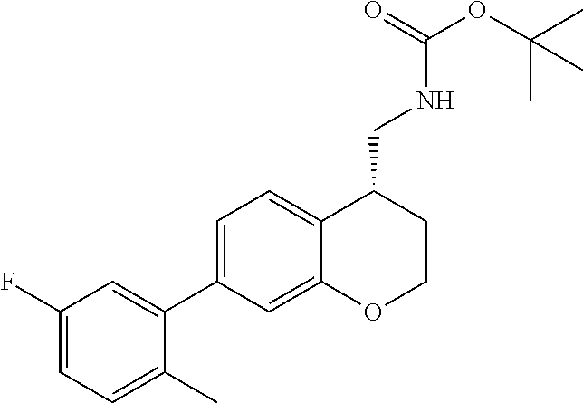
C1=C(C2=CC=C3C(=C2)OCCC3CNC(OC(C)(C)C)=O)C(C)=CC=C1F
